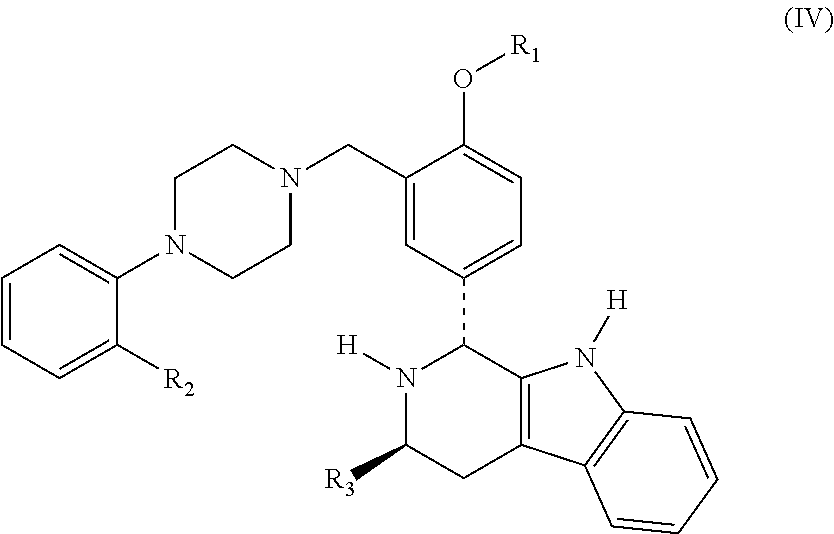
C1=CC=C([R2])C(N2CCN(CC3=CC(C4N([H])C([R3])CC5=C4N([H])C4=C5C=CC=C4)=CC=C3O[R1])CC2)=C1
